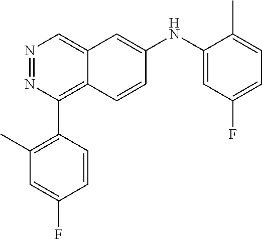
N1=NC(C2=C(C)C=C(F)C=C2)=C2C(=C1)C=C(NC1=CC(F)=CC=C1C)C=C2
